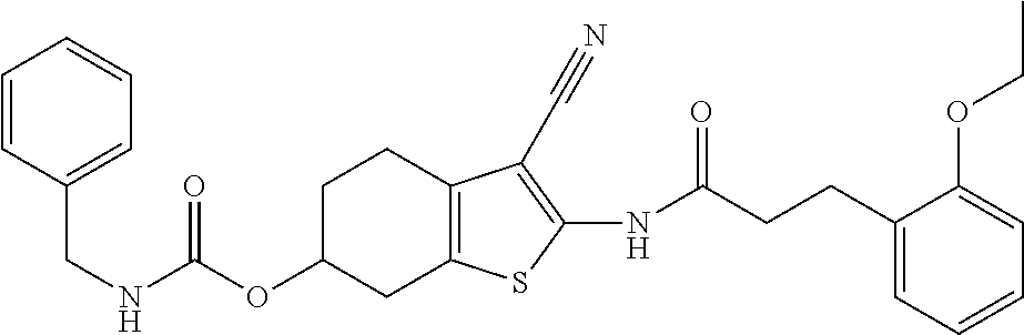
C(NC(OC1CC2=C(CC1)C(C#N)=C(NC(CCC1=CC=CC=C1OCC)=O)S2)=O)C1=CC=CC=C1
